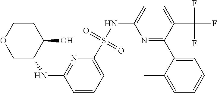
N1=C(C2=CC=CC=C2C)C(C(F)(F)F)=CC=C1NS(C1=CC=CC(NC2C(O)CCOC2)=N1)(=O)=O
